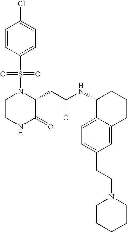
C1(S(N2CCNC(=O)C2CC(NC2CCCC3=CC(CCN4CCCCC4)=CC=C23)=O)(=O)=O)=CC=C(Cl)C=C1
